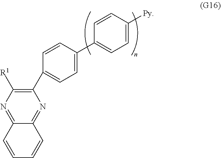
N1=C2C(=NC(C3=CC=C(C4=CC=C([Py])C=C4)C=C3)=C1[R1])C=CC=C2
